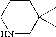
C1CCNCC1(C)C
